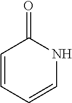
C1=CC=CNC1=O
